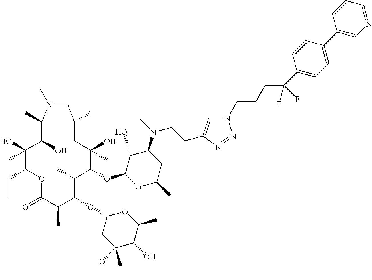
O1C(=O)C(C)C(OC2CC(OC)(C)C(O)C(C)O2)C(C)C(OC2OC(C)CC(N(CCC3=CN(CCCC(C4=CC=C(C5=CN=CC=C5)C=C4)(F)F)N=N3)C)C2O)C(O)(C)CC(C)CN(C)C(C)C(O)C(O)(C)C1CC
